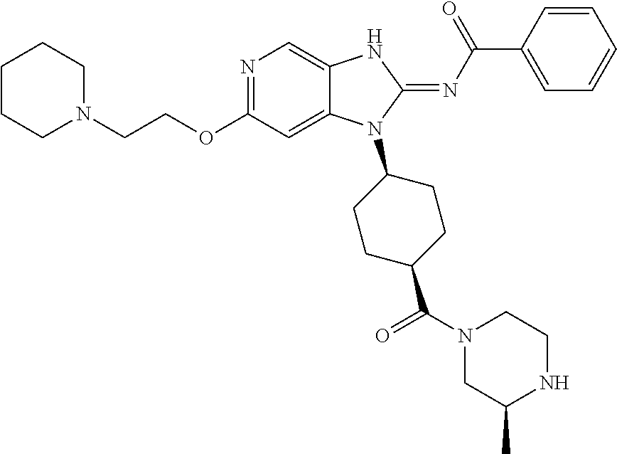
C1CCN(CCOC2=NC=C3C(=C2)N(C2CCC(C(=O)N4CC(C)NCC4)CC2)C(=NC(C2=CC=CC=C2)=O)N3)CC1
